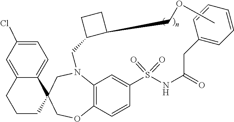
N1(CC2C(COC)CC2)C2=C(C=CC(S(=O)(NC(=O)CC3=CC=CC=C3)=O)=C2)OCC2(C3=CC=C(Cl)C=C3CCC2)C1
